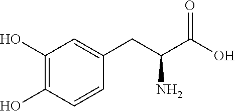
C1(O)=C(O)C=CC(CC(N)C(O)=O)=C1
